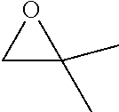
CC1(C)OC1
